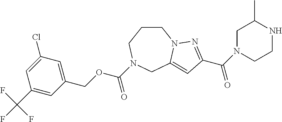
C1CCN(C(OCC2=CC(Cl)=CC(C(F)(F)F)=C2)=O)CC2=CC(C(N3CCNC(C)C3)=O)=NN12
